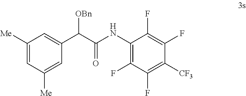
C1([Me])=CC([Me])=CC(C(C(NC2=C(F)C(F)=C([CF3])C(F)=C2F)=O)[OBn])=C1
